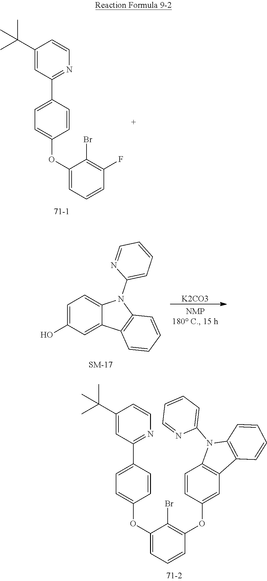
C1=C(O)C=C2C(=C1)N(C1=CC=CC=N1)C1=C2C=CC=C1.[K2CO3].C1(C(C)(C)C)=CC(C2=CC=C(OC3=CC=CC(F)=C3Br)C=C2)=NC=C1.C1(C(C)(C)C)=CC(C2=CC=C(OC3=CC=CC(OC4=CC5=C(C=C4)N(C4=CC=CC=N4)C4=C5C=CC=C4)=C3Br)C=C2)=NC=C1
